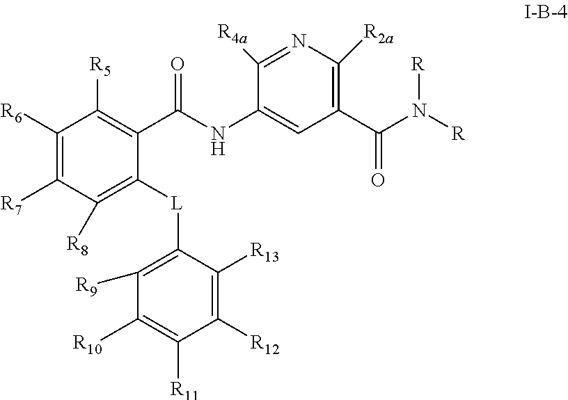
C1([R6])=C([R7])C([R8])=C([L]C2=C([R9])C([R10])=C([R11])C([R12])=C2[R13])C(C(NC2=CC(C(N([R])[R])=O)=C([R2a])N=C2[R4a])=O)=C1[R5]
